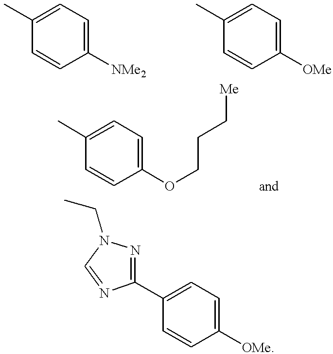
C1=CC([NMe2])=CC=C1C.C1=CC([OMe])=CC=C1C.C1=CC(OCCC[Me])=CC=C1C.C1=CC([OMe])=CC=C1C1=NN(CC)C=N1
